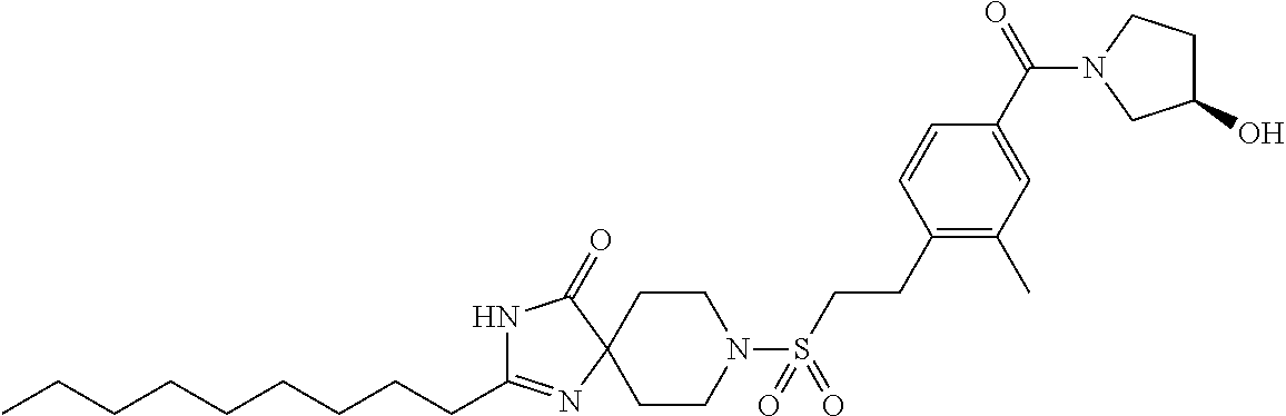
C(CCCCCCCC)C1=NC2(C(=O)N1)CCN(S(=O)(=O)CCC1=C(C)C=C(C(=O)N3CC(O)CC3)C=C1)CC2
